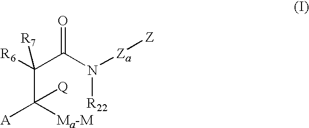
C(C(N([Za][Z])[R22])=O)([R6])([R7])C([Ma-M])([A])[Q]
